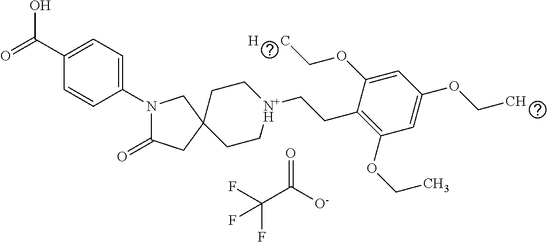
N1(C2=CC=C(C(=O)O)C=C2)C(=O)CC(CC)(CC[N+H]CCC2=C(OCC)C=C(OCC)C=C2OC[H      C])C1.FC(C([O-])=O)(F)F
